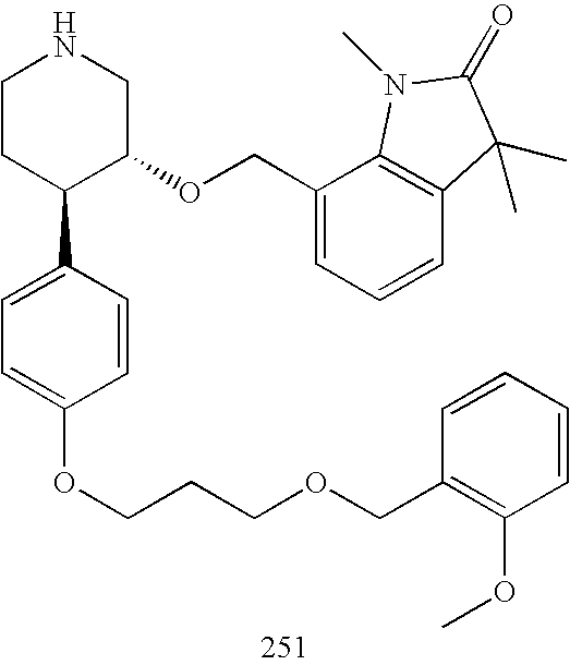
C1CC(C2=CC=C(OCCCOCC3=C(OC)C=CC=C3)C=C2)C(OCC2=CC=CC3=C2N(C)C(=O)C3(C)C)CN1
